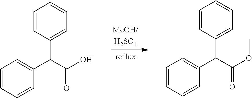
C1=CC(C(C2=CC=CC=C2)C(O)=O)=CC=C1.C1=CC(C(C2=CC=CC=C2)C(OC)=O)=CC=C1
